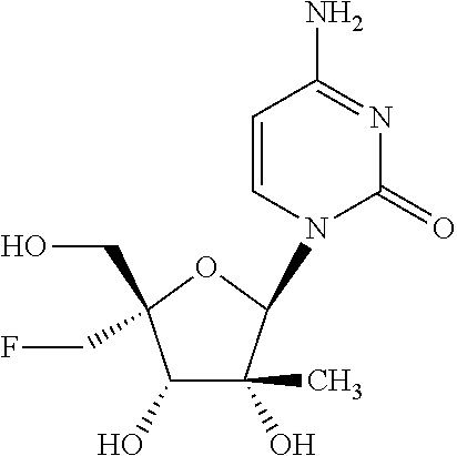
C1(O)C(O)(C)C(N2C=CC(N)=NC2=O)OC1(CF)CO
